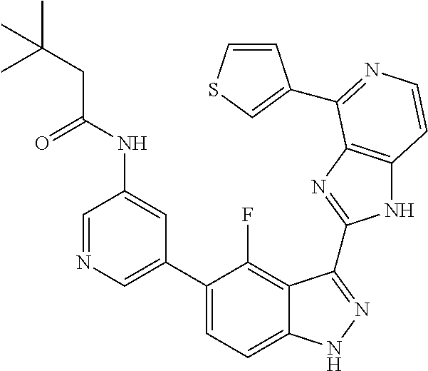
C1=C(C2=CC=C3C(=C2F)C(C2=NC4=C(N2)C=CN=C4C2=CSC=C2)=NN3)C=C(NC(=O)CC(C)(C)C)C=N1
